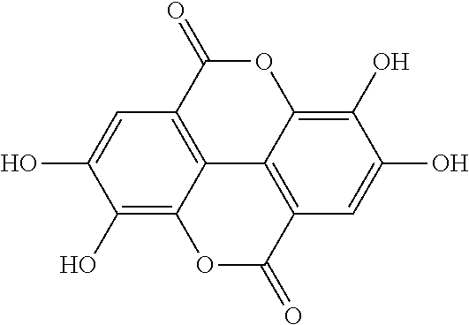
C1(O)=C2C3=C(C=C1O)C(=O)OC1=C(O)C(O)=CC(=C31)C(=O)O2
